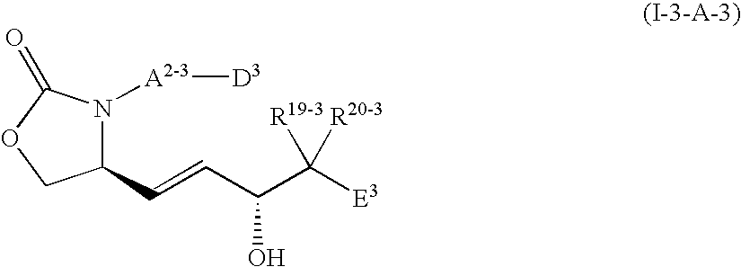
C1(C=CC(C([E3])([R19-3])[R20-3])O)N([A2-3][D3])C(=O)OC1
